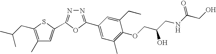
C1=C(C2=NN=C(C3=CC(C)=C(OCC(CNC(CO)=O)O)C(CC)=C3)O2)SC(CC(C)C)=C1C
